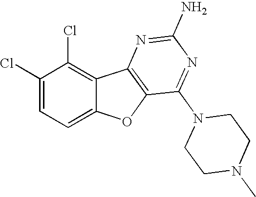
C1(Cl)=CC=C2C(=C1Cl)C1=C(O2)C(N2CCN(C)CC2)=NC(N)=N1
